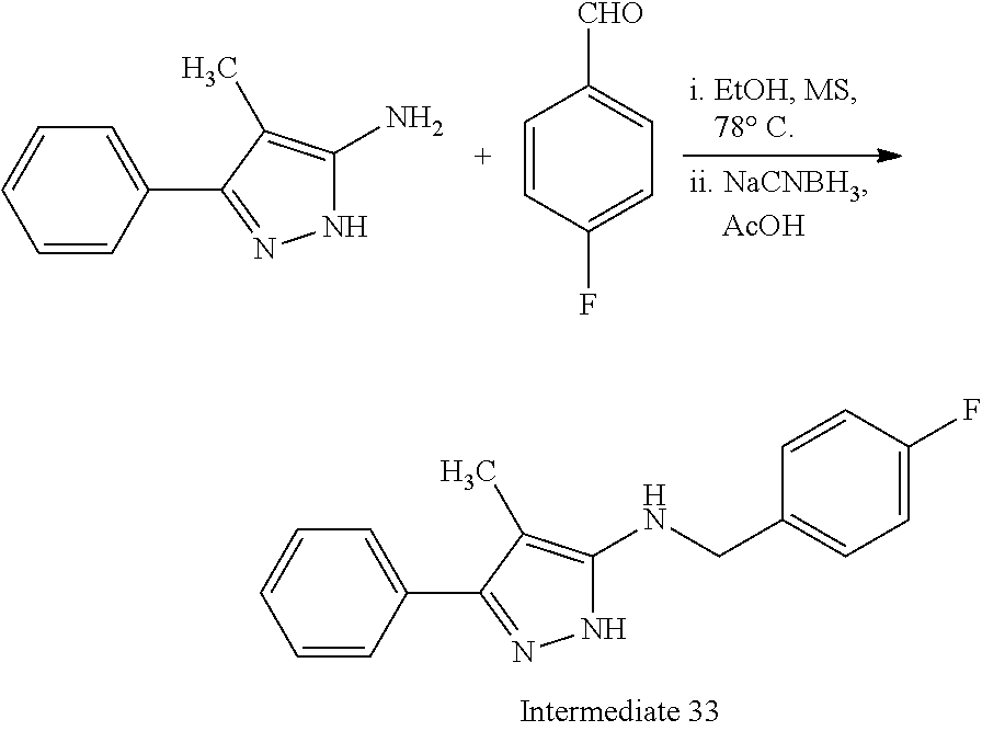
C1=CC(C2=NNC(NCC3=CC=C(F)C=C3)=C2C)=CC=C1.C1=CC(C2=NNC(N)=C2C)=CC=C1.C1=CC(F)=CC=C1[CHO]
